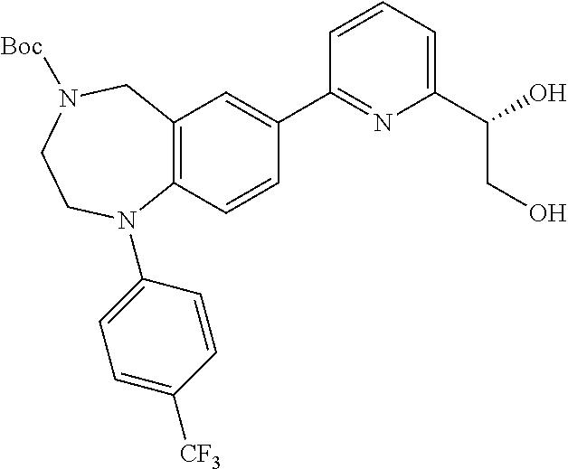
C12=C(C=CC(C3=NC(C(O)CO)=CC=C3)=C1)N(C1=CC=C([CF3])C=C1)CCN([Boc])C2
